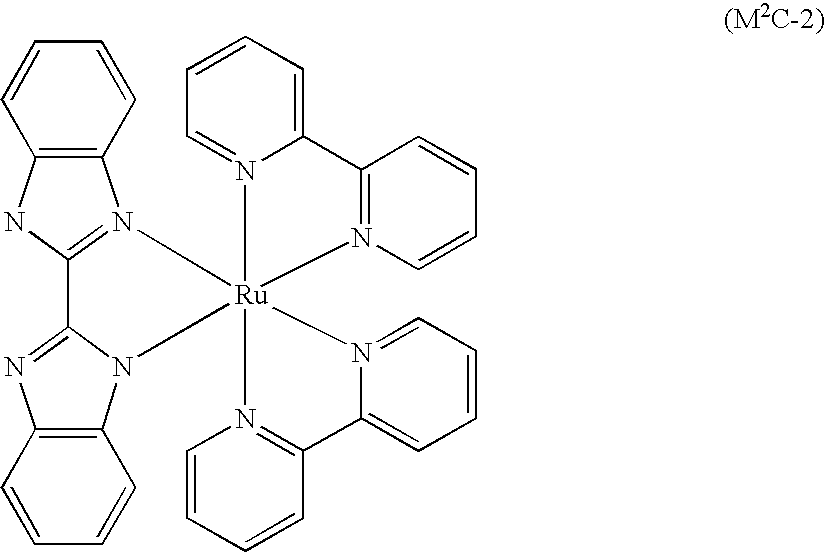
C12=CC=CC=N1[Ru]13(N4=C2C=CC=C4)(N2=CC=CC=C2C2=N1C=CC=C2)N1=C(NC2=C1C=CC=C2)C1=NC2=C(N31)C=CC=C2
